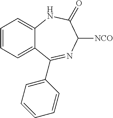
C1=CC=C2C(=C1)NC(=O)C([NCO])N=C2C1=CC=CC=C1
